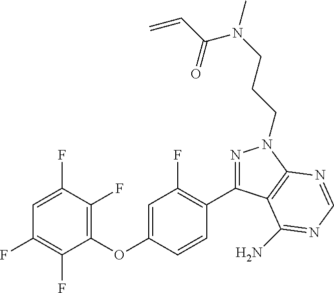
C1(OC2=CC(F)=C(C3=NN(CCCN(C)C(C=C)=O)C4=C3C(N)=NC=N4)C=C2)=C(F)C(F)=CC(F)=C1F
